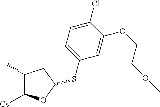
C1(C)C([Cs])OC(SC2=CC=C(Cl)C(OCCOC)=C2)C1
